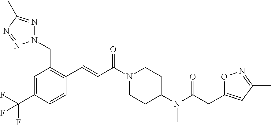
N1(CC2=C(C=CC(=O)N3CCC(N(C)C(=O)CC4=CC(C)=NO4)CC3)C=CC(C(F)(F)F)=C2)N=C(C)N=N1
